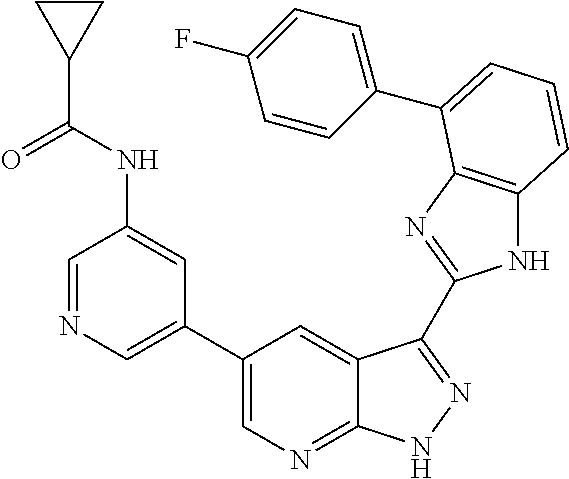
C1(C2=CN=CC(NC(C3CC3)=O)=C2)=CN=C2C(=C1)C(C1=NC3=C(N1)C=CC=C3C1=CC=C(F)C=C1)=NN2
